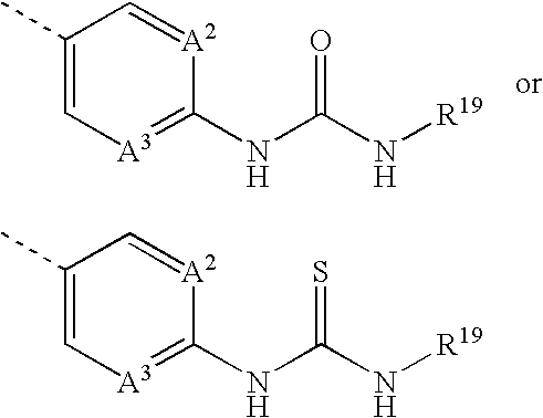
C1(C)=C[A3]=C(NC(N[R19])=O)[A2]=C1.C1(C)=C[A3]=C(NC(N[R19])=S)[A2]=C1
